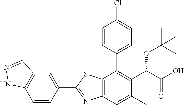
C1(C2=NC3=C(S2)C(C2=CC=C(Cl)C=C2)=C(C(OC(C)(C)C)C(=O)O)C(C)=C3)=CC2=C(C=C1)NN=C2
